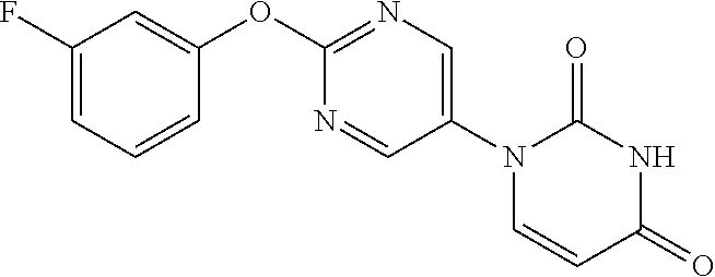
C1(OC2=NC=C(N3C=CC(=O)NC3=O)C=N2)=CC(F)=CC=C1
